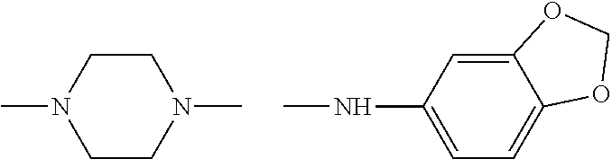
C1CN(C)CCN1C.C12=CC(NC)=CC=C1OCO2
